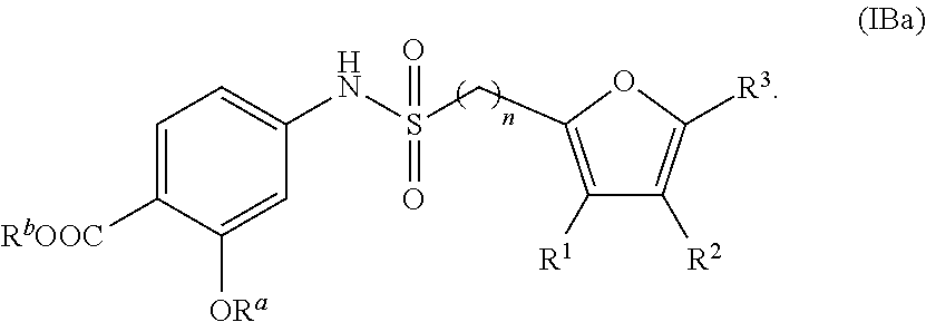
O1C([R3])=C([R2])C([R1])=C1CS(NC1=CC=C([RbOOC])C([ORa])=C1)(=O)=O
